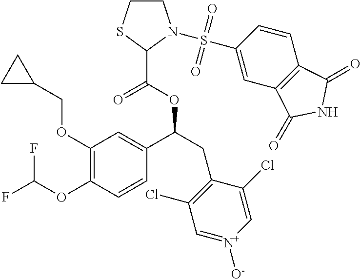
C1(OCC2CC2)=C(OC(F)F)C=CC(C(CC2=C(Cl)C=[N+]([O-])C=C2Cl)OC(=O)C2SCCN2S(C2=CC3=C(C=C2)C(=O)NC3=O)(=O)=O)=C1
